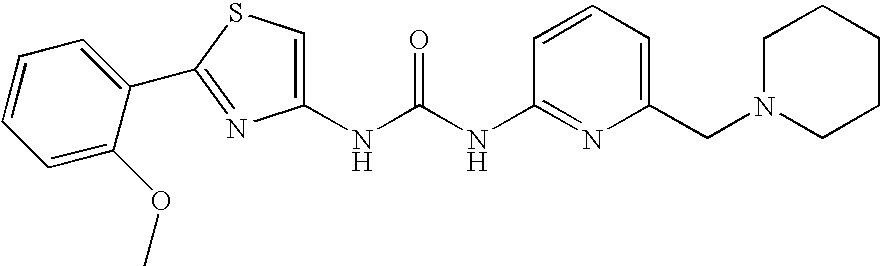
C1=CC=C(CN2CCCCC2)N=C1NC(NC1=CSC(C2=CC=CC=C2OC)=N1)=O
